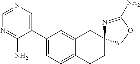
C1(C2=CN=CN=C2N)=CC=C2C(=C1)CC1(CC2)N=C(N)OC1
